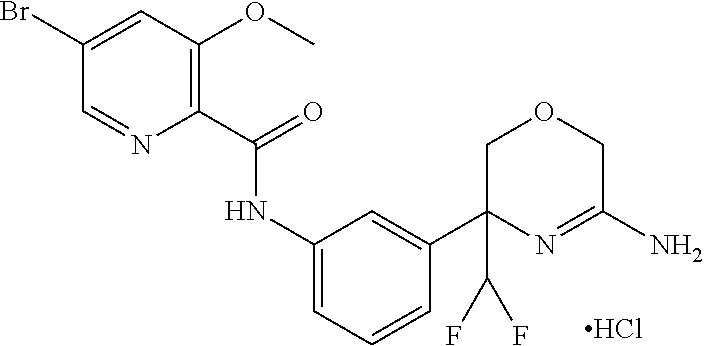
Cl.N(C1=CC=CC(C2(C(F)F)COCC(N)=N2)=C1)C(C1=C(OC)C=C(Br)C=N1)=O
